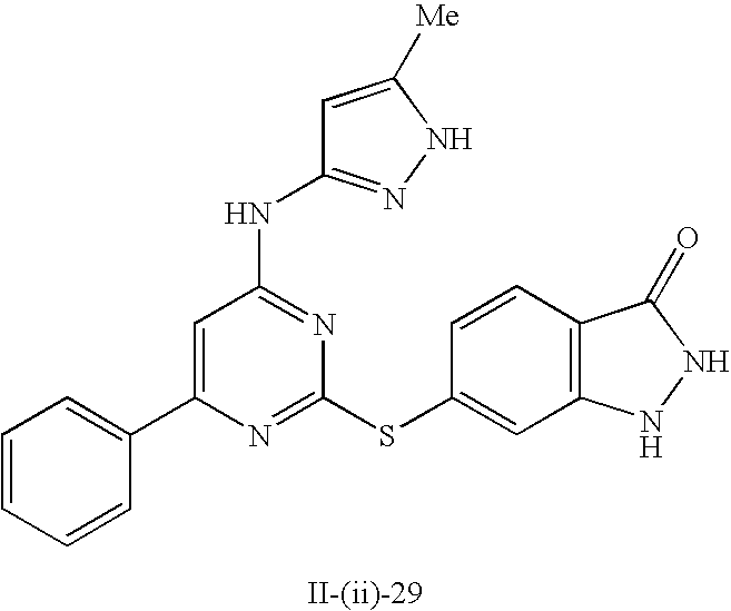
C1=C(C2=CC=CC=C2)N=C(SC2=CC3=C(C=C2)C(=O)NN3)N=C1NC1=NNC([Me])=C1
